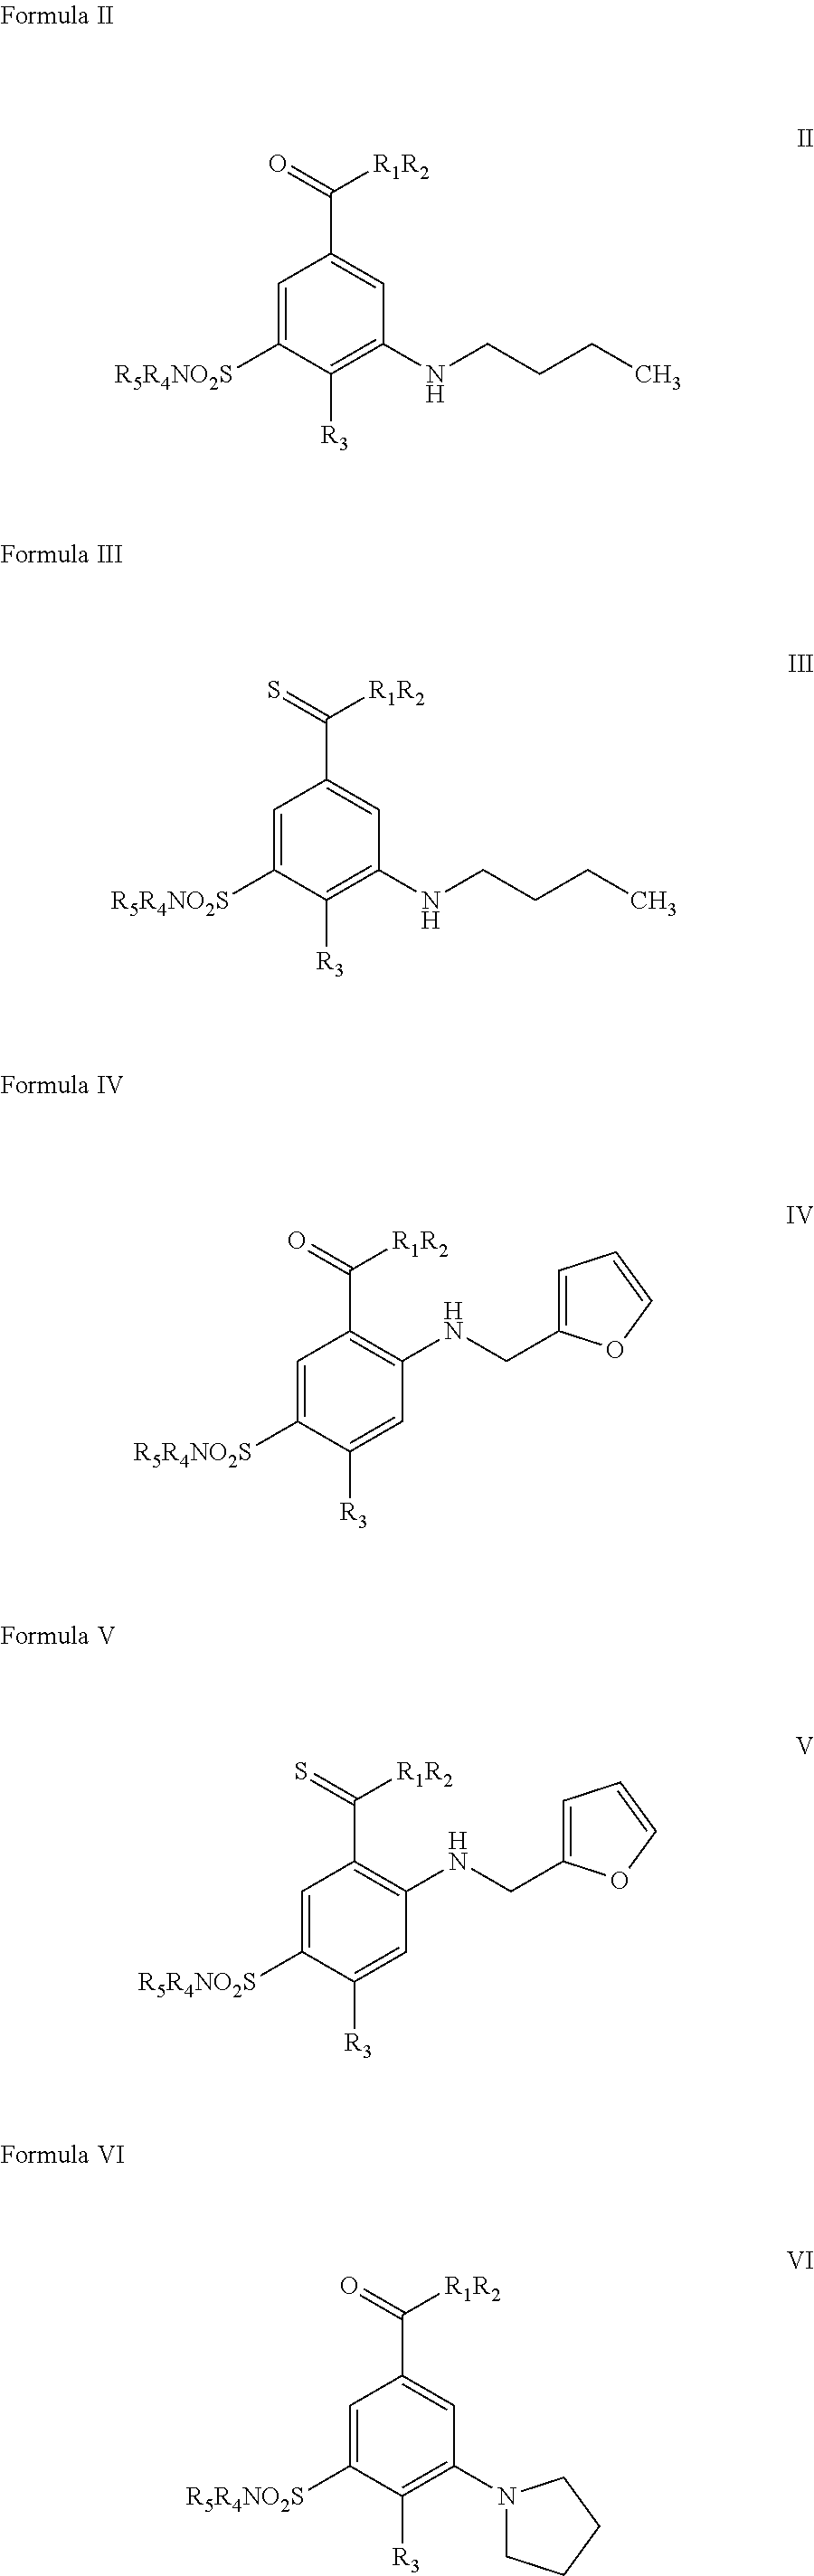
C1=C([R5R4NO2S])C([R3])=C(NCCCC)C=C1C(=O)[R1R2].C1=C([R5R4NO2S])C([R3])=C(NCCCC)C=C1C(=S)[R1R2].C1=C([R5R4NO2S])C([R3])=CC(NCC2=CC=CO2)=C1C(=O)[R1R2].C1=C([R5R4NO2S])C([R3])=CC(NCC2=CC=CO2)=C1C(=S)[R1R2].C1=C([R5R4NO2S])C([R3])=C(N2CCCC2)C=C1C(=O)[R1R2]
